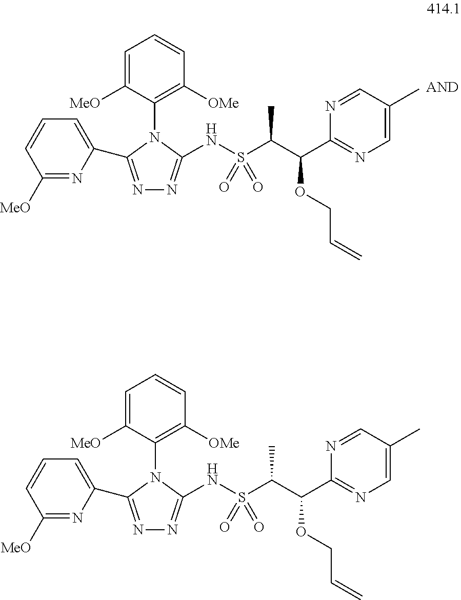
C1=CC=C(C2=NN=C(NS(C(C(C3=NC=C(C)C=N3)OCC=C)C)(=O)=O)N2C2=C([OMe])C=CC=C2[MeO])N=C1[MeO].C1=CC=C(C2=NN=C(NS(C(C(C3=NC=C(C)C=N3)OCC=C)C)(=O)=O)N2C2=C([OMe])C=CC=C2[MeO])N=C1[MeO]
